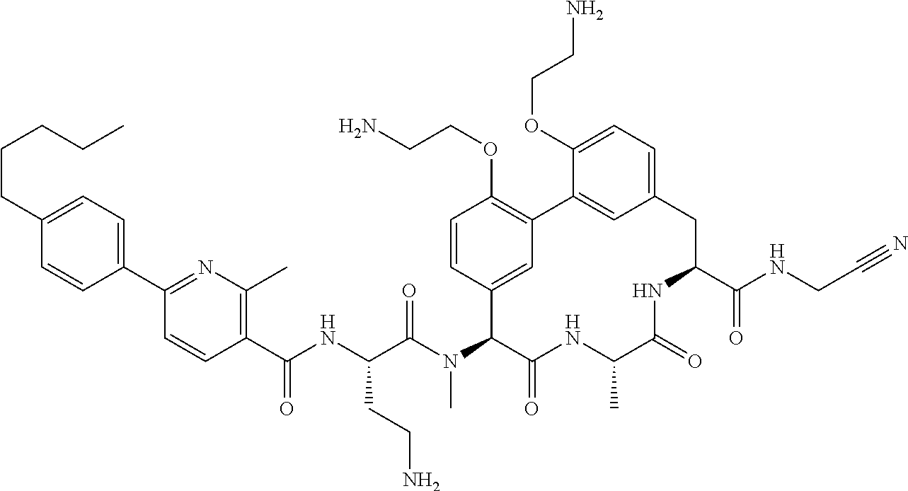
C1(C(NC(C(N(C2C(=O)NC(C)C(=O)NC(C(NCC#N)=O)CC3=CC=C(OCCN)C(=C3)C3=C(OCCN)C=CC2=C3)C)=O)CCN)=O)=C(C)N=C(C2=CC=C(CCCCC)C=C2)C=C1
